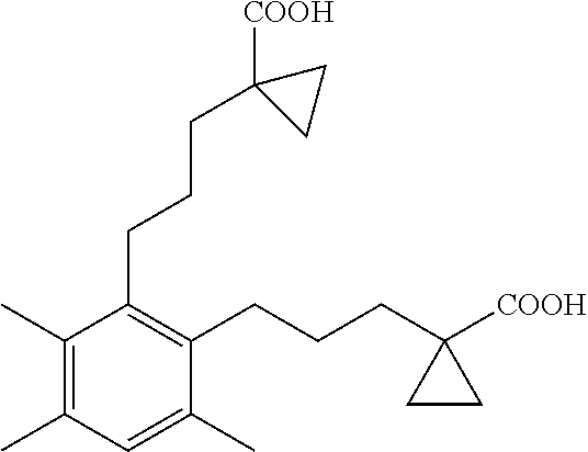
C1(C)=C(C)C(CCCC2([COOH])CC2)=C(CCCC2([COOH])CC2)C(C)=C1
